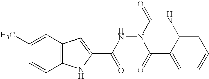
C12=C(C=C(C)C=C1)C=C(C(NN1C(=O)C3=CC=CC=C3NC1=O)=O)N2
